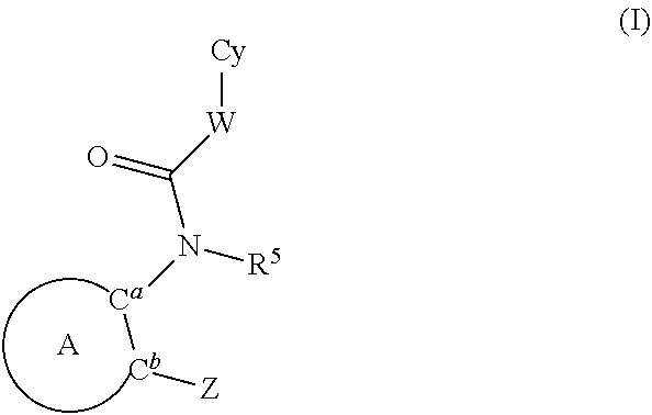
[Cy][W]C(=O)N([Ca][Cb][Z])[R5].[A]
